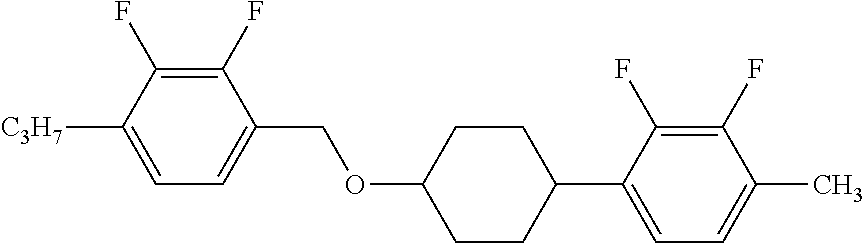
C1(F)=C(F)C([C3H7])=CC=C1COC1CCC(C2=CC=C(C)C(F)=C2F)CC1
